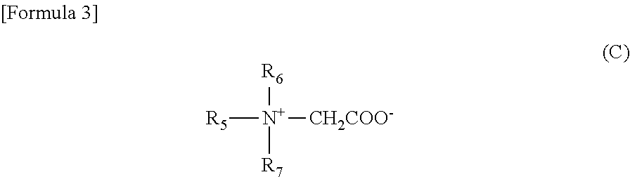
[R5][N+]([CH2COO-])([R6])[R7]
